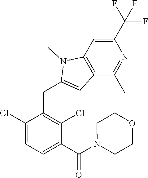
C1(Cl)=CC=C(C(N2CCOCC2)=O)C(Cl)=C1CC1=CC2=C(N1C)C=C(C(F)(F)F)N=C2C
